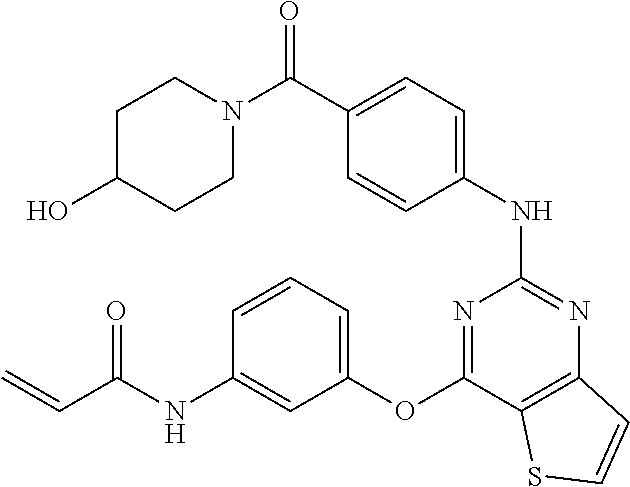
C(C1=CC=C(NC2=NC3=C(C(OC4=CC=CC(NC(C=C)=O)=C4)=N2)SC=C3)C=C1)(N1CCC(O)CC1)=O
